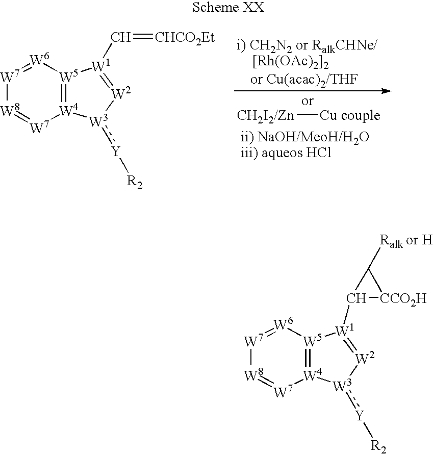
[W4]12=[W5]([W6]=[W7][W8]=[W7]1)[W1](C=[CHCO2Et])=[W2][W3]2:[Y][R2].[i) CH2N2 or RalkCHNe/].[CH2I2/Zn][Cu couple].[[Rh(OAc)2]2].[W4]12=[W5]([W6]=[W7][W8]=[W7]1)[W1](C1[CCO2H]C1[Ralk or H])=[W2][W3]2:[Y][R2]
